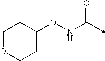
C1(ONC(=O)C)CCOCC1
